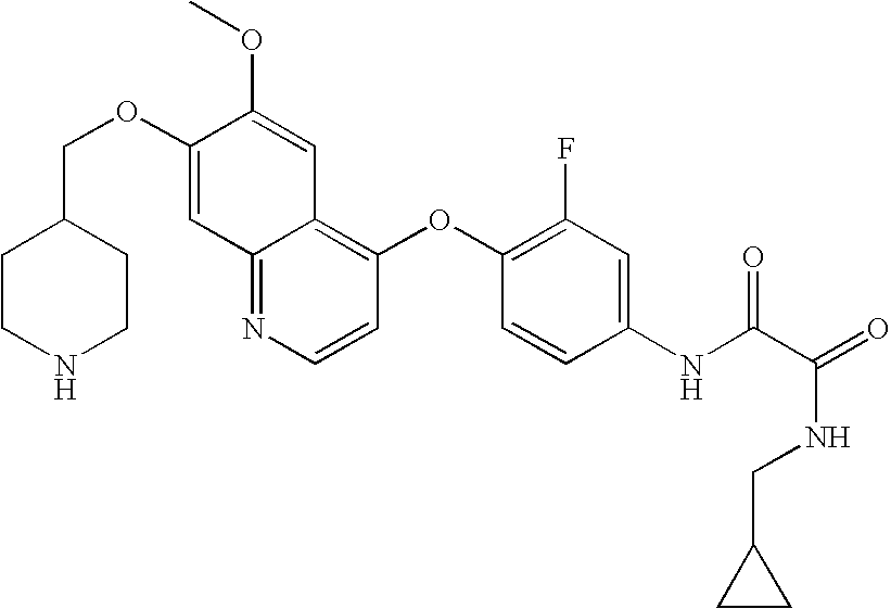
C(OC1=CC2=NC=CC(OC3=C(F)C=C(NC(C(NCC4CC4)=O)=O)C=C3)=C2C=C1OC)C1CCNCC1
